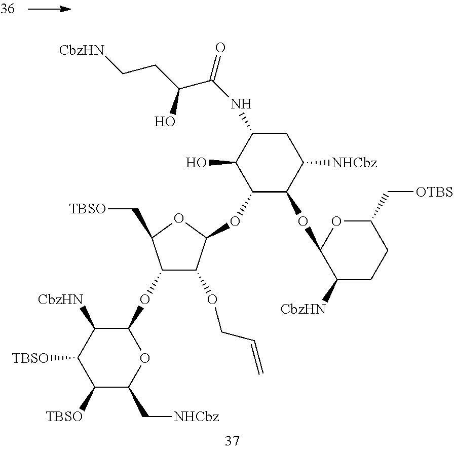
N(C1C(O)C(OC2C(OCC=C)C(OC3C([CbzHN])C([TBSO])C([TBSO])C(C[NHCbz])O3)C(C[TBSO])O2)C(OC2C([CbzHN])CCC(C[OTBS])O2)C([NHCbz])C1)C(=O)C(CC[CbzHN])O
